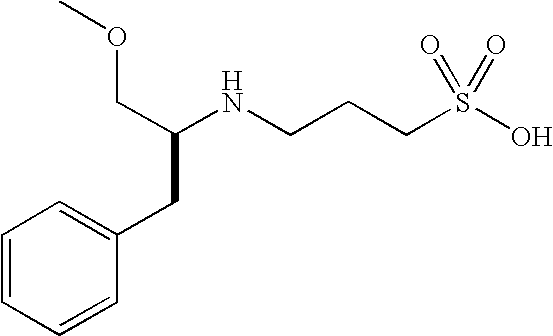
C1=CC=CC(CC(COC)NCCCS(O)(=O)=O)=C1
